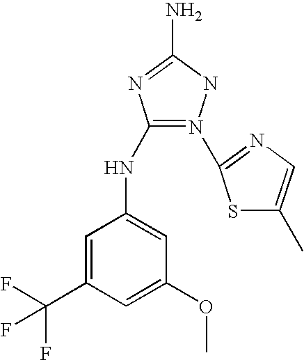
N1(C2=NC=C(C)S2)=C(NC2=CC(OC)=CC(C(F)(F)F)=C2)N=C(N)N1
